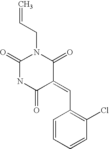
C1=CC(C=C2C(=O)NC(=O)N(CC=C)C2=O)=C(Cl)C=C1
